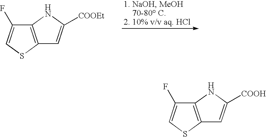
C12=C(SC=C1F)C=C([COOEt])N2.C12=C(SC=C1F)C=C([COOH])N2
